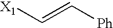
[X1]C=C[Ph]
